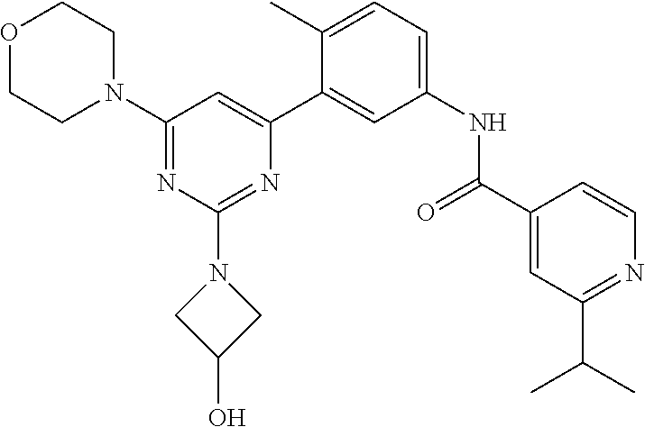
O1CCN(C2=NC(N3CC(O)C3)=NC(C3=CC(NC(C4=CC(C(C)C)=NC=C4)=O)=CC=C3C)=C2)CC1
